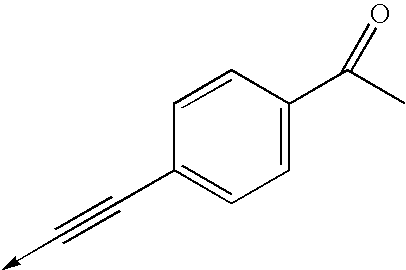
C1(C#C->C)=CC=C(C(C)=O)C=C1
